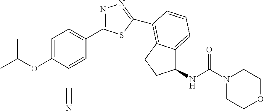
C1=C(OC(C)C)C(C#N)=CC(C2=NN=C(C3=C4C(=CC=C3)C(NC(N3CCOCC3)=O)CC4)S2)=C1
